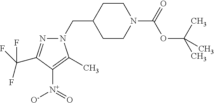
N1(CC2CCN(C(=O)OC(C)(C)C)CC2)N=C(C(F)(F)F)C([N+](=O)[O-])=C1C
